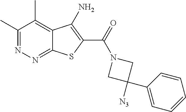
C1(C)=NN=C2C(=C1C)C(N)=C(C(=O)N1CC(C3=CC=CC=C3)([N3])C1)S2
